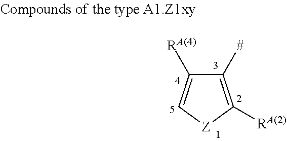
C1([#])=C([RA(2)])[Z]C=C1[RA(4)]
